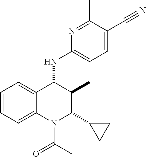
C1=CC=C2C(=C1)C(NC1=CC=C(C#N)C(C)=N1)C(C)C(C1CC1)N2C(C)=O
